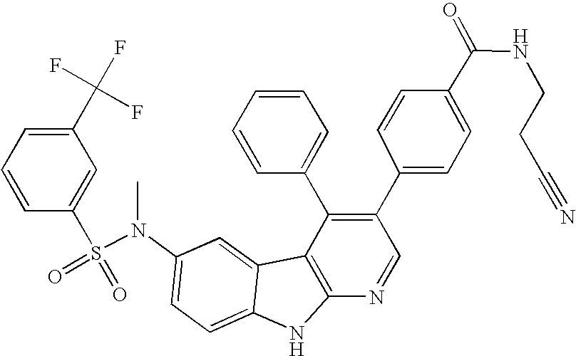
N(C1=CC=C2C(=C1)C1=C(N2)N=CC(C2=CC=C(C(NCCC#N)=O)C=C2)=C1C1=CC=CC=C1)(S(C1=CC(C(F)(F)F)=CC=C1)(=O)=O)C
